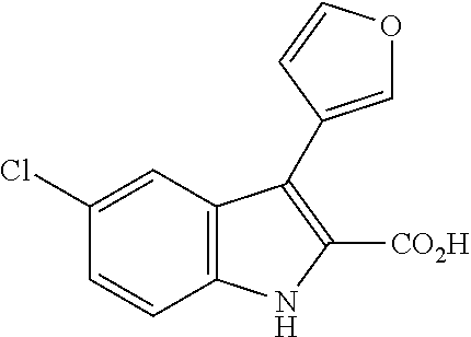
C1(Cl)=CC2=C(C=C1)NC([CO2H])=C2C1=COC=C1
